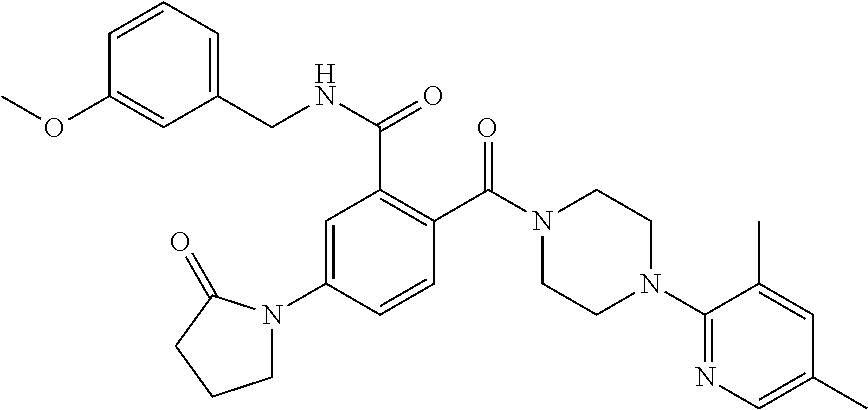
C1=C(N2CCCC2=O)C=CC(C(N2CCN(C3=NC=C(C)C=C3C)CC2)=O)=C1C(NCC1=CC=CC(OC)=C1)=O
